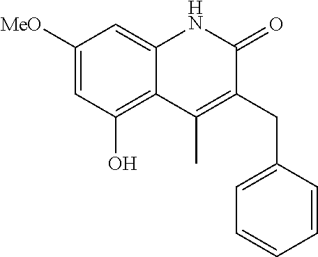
C1([MeO])=CC(O)=C2C(=C1)NC(=O)C(CC1=CC=CC=C1)=C2C
